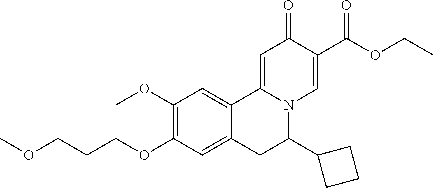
C1(OC)=C(OCCCOC)C=C2C(=C1)C1=CC(=O)C(C(OCC)=O)=CN1C(C1CCC1)C2
